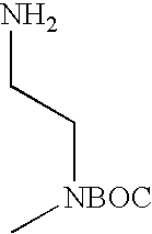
NCC[NBOC]C
